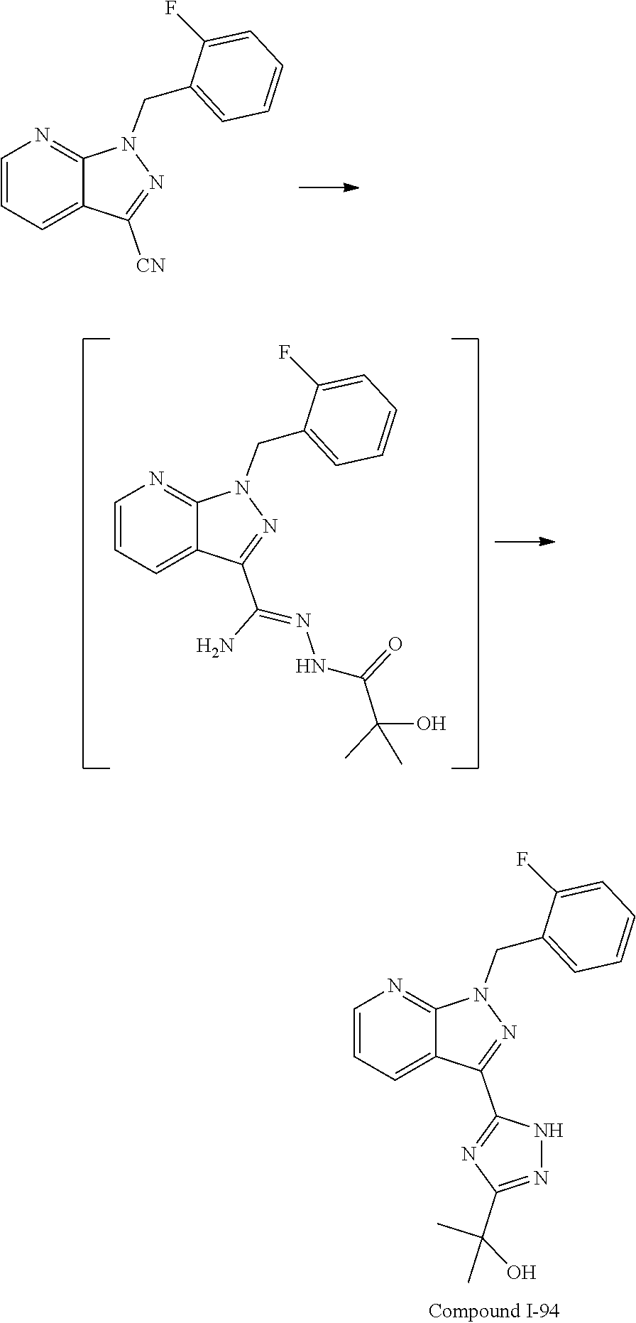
C1(F)=CC=CC=C1CN1N=C([CN])C2=CC=CN=C12.C1(F)=CC=CC=C1CN1N=C(C(=NNC(C(C)(O)C)=O)N)C2=CC=CN=C12.C(C1=NNC(C2=NN(CC3=CC=CC=C3F)C3=NC=CC=C32)=N1)(C)(O)C
